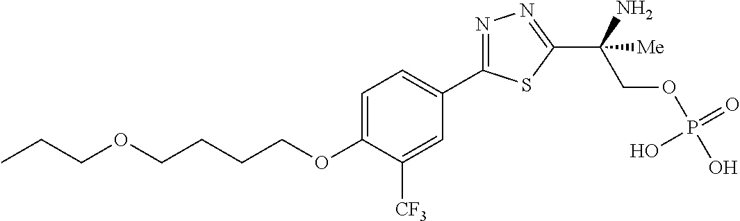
C(COCCCCOC1=CC=C(C2=NN=C(C(N)(COP(=O)(O)O)[Me])S2)C=C1[CF3])C
